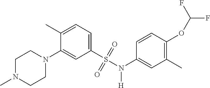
C1N(C)CCN(C2=CC(S(N([H])C3=CC(C)=C(OC(F)F)C=C3)(=O)=O)=CC=C2C)C1
